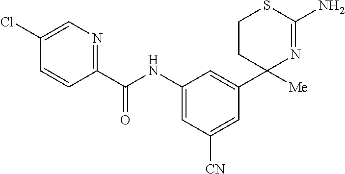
C1=C([CN])C=C(NC(C2=NC=C(Cl)C=C2)=O)C=C1C1([Me])N=C(N)SCC1
